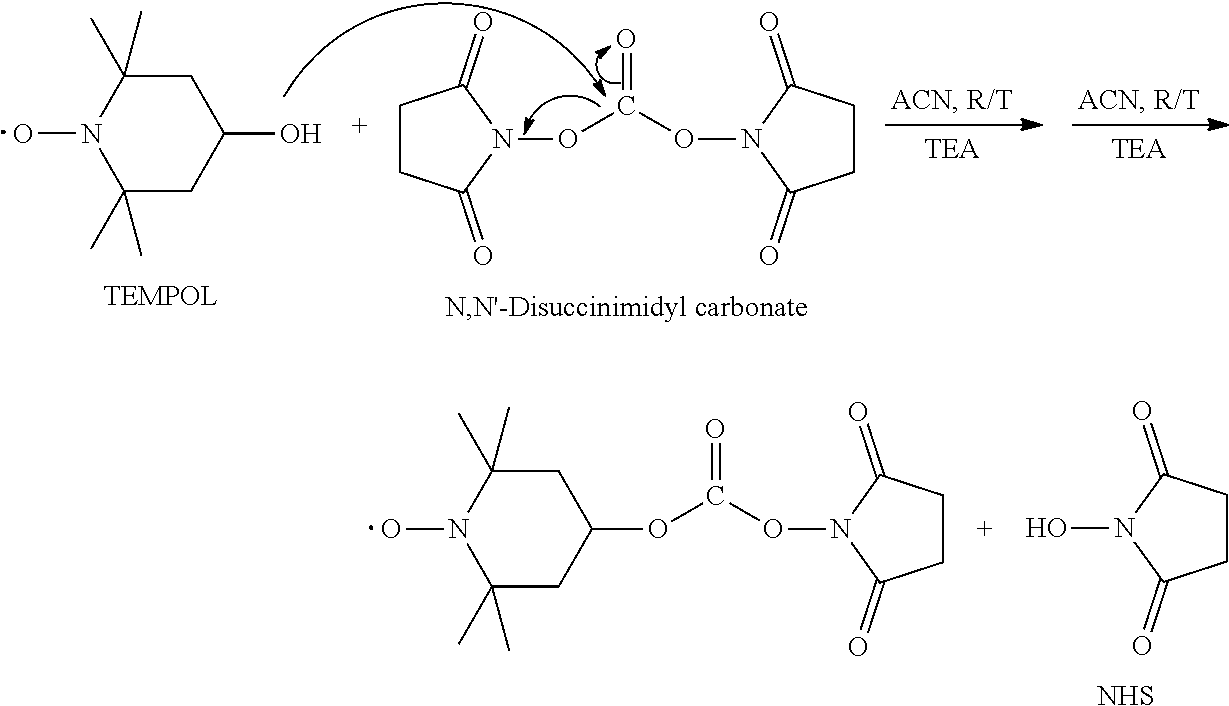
C1C(C)(C)N(O)C(C)(C)CC1O.C1CC(=O)N(OC(ON2C(=O)CCC2=O)=O)C1=O.ON1C(=O)CCC1=O.[NHS].C1C(C)(C)N(O)C(C)(C)CC1OC(ON1C(=O)CCC1=O)=O
